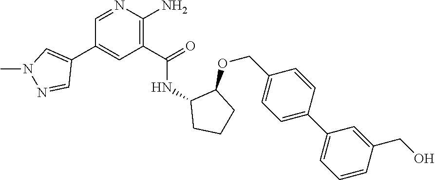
C1=NC(N)=C(C(=O)NC2CCCC2OCC2=CC=C(C3=CC=CC(CO)=C3)C=C2)C=C1C1=CN(C)N=C1
